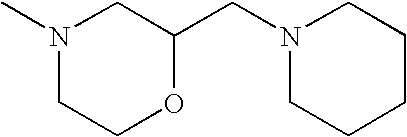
N1(C)CCOC(CN2CCCCC2)C1
